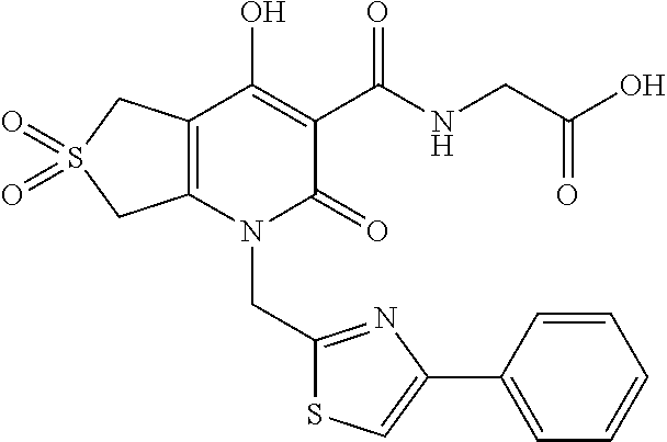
C(N1C(=O)C(C(NCC(O)=O)=O)=C(O)C2=C1CS(=O)(=O)C2)C1=NC(C2=CC=CC=C2)=CS1
